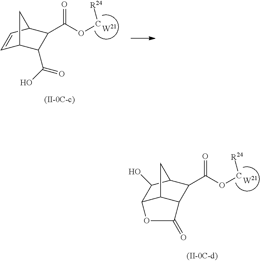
C1=CC2C(C(OC[R24])=O)C(C(O)=O)C1C2.C12C3C(C(C(OC[R24])=O)C(C1O)C3)C(=O)O2
